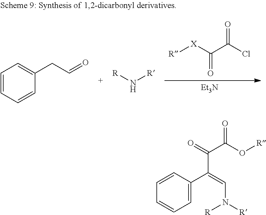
[Et3N].[R][X]C(C(Cl)=O)=O.C1=CC=CC(CC=O)=C1.[R]N[R].C1=CC=C(C(=CN([R])[R])C(=O)C(O[R])=O)C=C1
